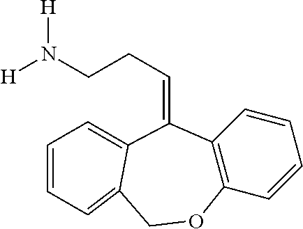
C(CCN([H])[H])=C1C2=C(C=CC=C2)OCC2=CC=CC=C21
